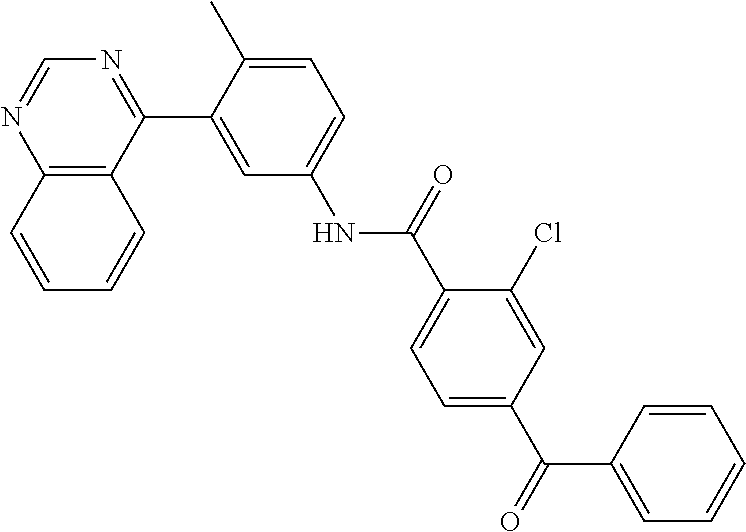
C12=C(C(C3=CC(NC(C4=CC=C(C(=O)C5=CC=CC=C5)C=C4Cl)=O)=CC=C3C)=NC=N1)C=CC=C2
